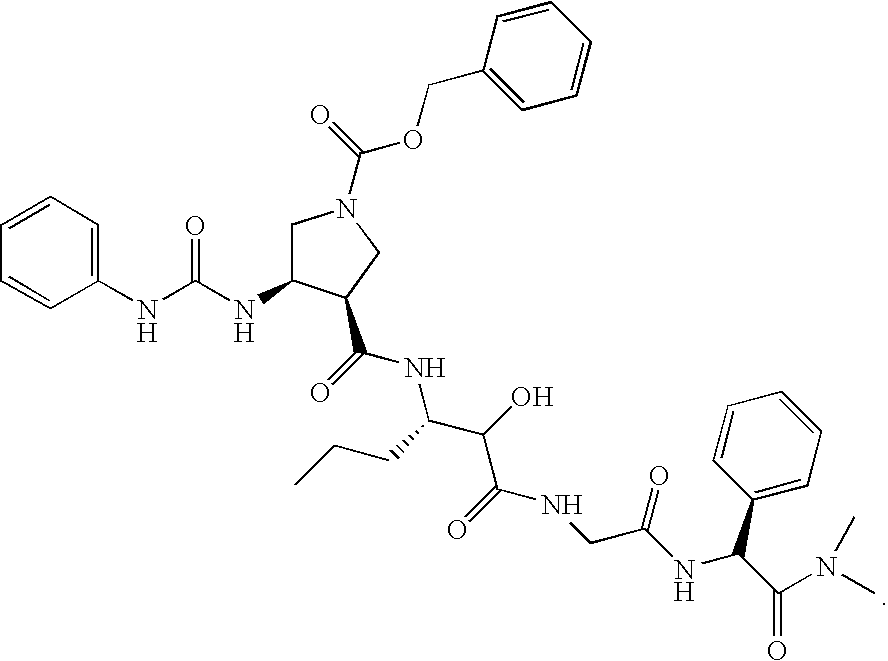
C(C1=CC=CC=C1)OC(=O)N1CC(NC(NC2=CC=CC=C2)=O)C(C(=O)NC(C(O)C(=O)NCC(NC(C2=CC=CC=C2)C(N(C)C)=O)=O)CCC)C1
